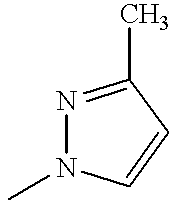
N1=C(C)C=CN1C
